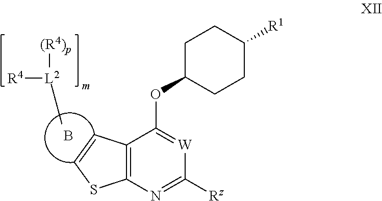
C[L2]([R4])[(R4)p].B.C12=C(N=C([Rz])[W]=C1OC1CCC([R1])CC1)SC=C2
